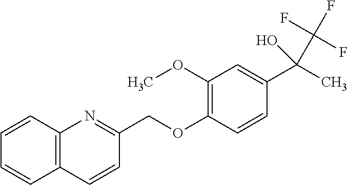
C1=CC2=C(C=C1)C=CC(COC1=C(OC)C=C(C(C)(O)C(F)(F)F)C=C1)=N2
